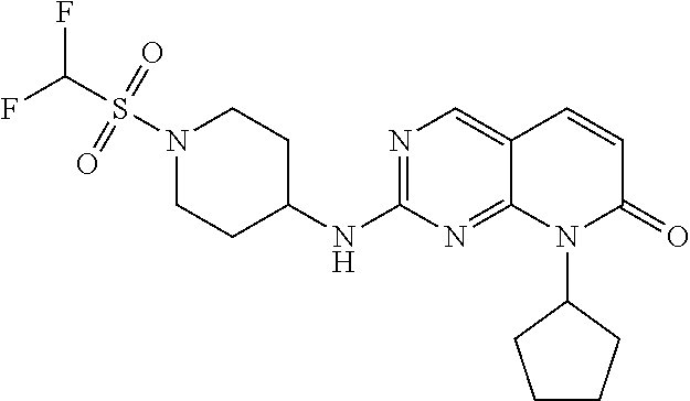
N1(S(C(F)F)(=O)=O)CCC(NC2=NC=C3C(=N2)N(C2CCCC2)C(=O)C=C3)CC1
